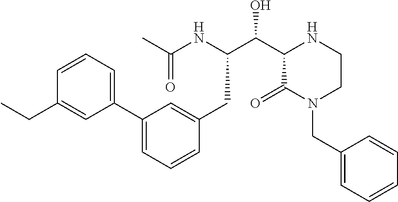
C1(C2=CC=CC(CC)=C2)=CC=CC(CC(C(C2C(=O)N(CC3=CC=CC=C3)CCN2)O)NC(C)=O)=C1
